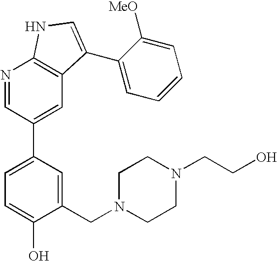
N1=CC(C2=CC=C(O)C(CN3CCN(CCO)CC3)=C2)=CC2=C1NC=C2C1=CC=CC=C1[MeO]
